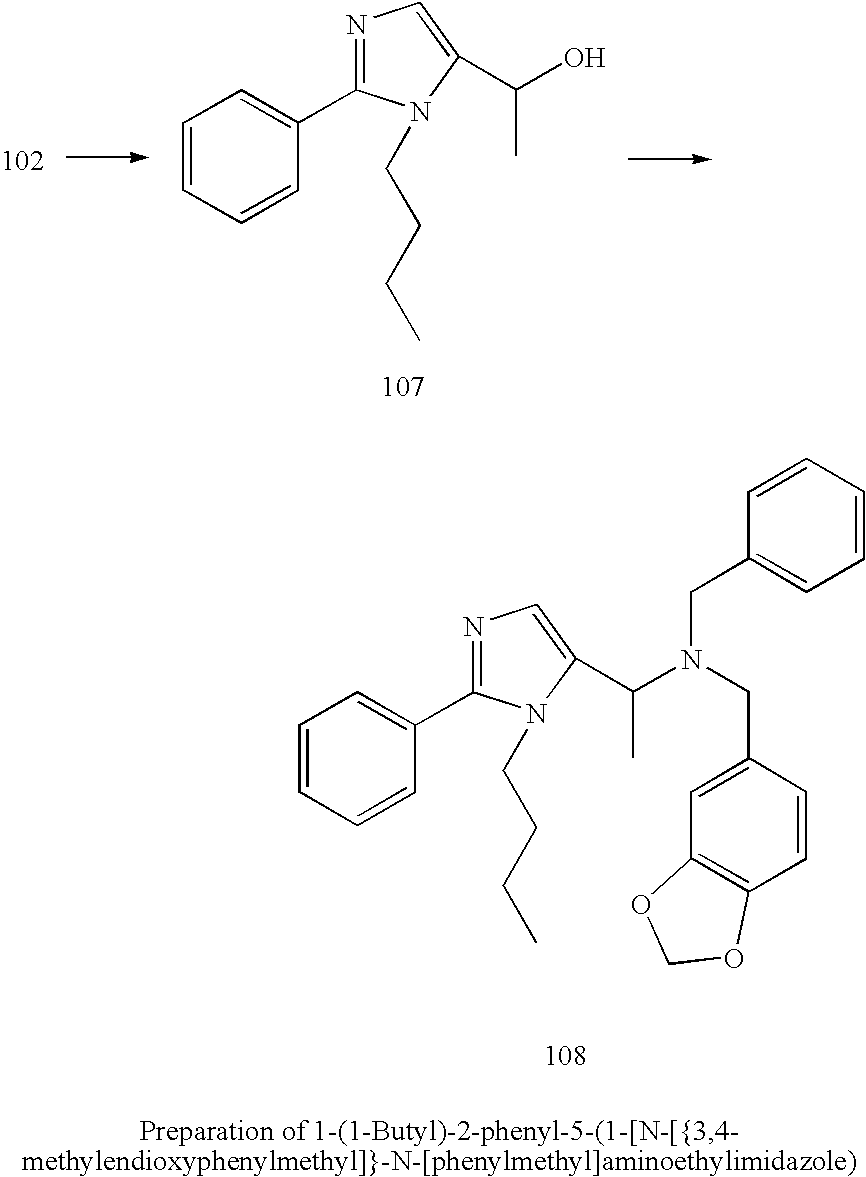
C1=CC=CC(C2=NC=C(C(O)C)N2CCCC)=C1.C1=CC=CC(C2=NC=C(C(N(CC3=CC4=C(C=C3)OCO4)CC3=CC=CC=C3)C)N2CCCC)=C1
